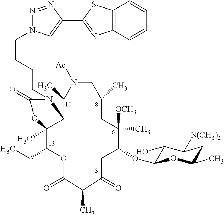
C(CCCN1C(=O)OC2(C)C(CC)OC(=O)C(C)C(=O)CC(OC3C(O)C([N(CH3)2])CC(C)O3)C([OCH3])(C)CC(C)CN([Ac])C(C)C12)N1N=NC(C2=NC3=C(S2)C=CC=C3)=C1
